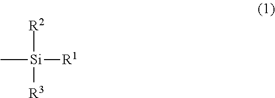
C[Si]([R1])([R2])[R3]
